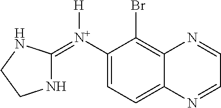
N1C(=[N+](C2=CC=C3C(=C2Br)N=CC=N3)[H])NCC1
